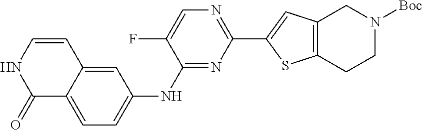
C1(=O)C2=CC=C(NC3=NC(C4=CC5=C(S4)CCN([Boc])C5)=NC=C3F)C=C2C=CN1
